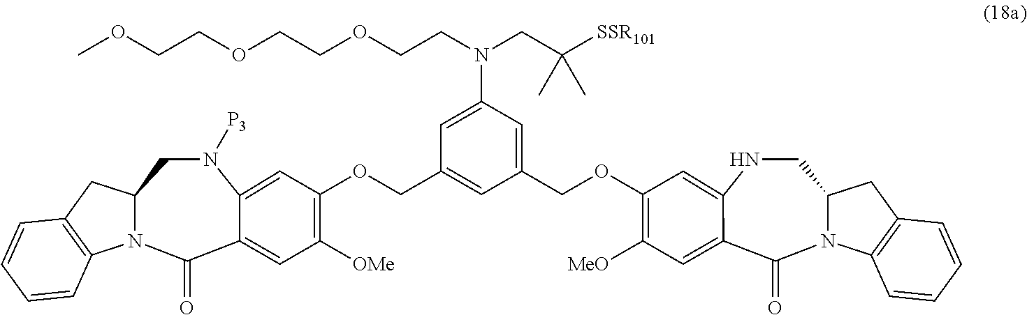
N1CC2N(C(=O)C3=CC([MeO])=C(OCC4=CC(N(CC([SSR101])(C)C)CCOCCOCCOC)=CC(COC5=C([OMe])C=C6C(=O)N7C(CN([P3])C6=C5)CC5=C7C=CC=C5)=C4)C=C13)C1=C(C2)C=CC=C1
